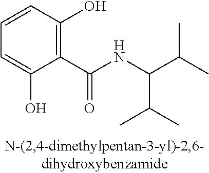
C1=CC=C(O)C(C(NC(C(C)C)C(C)C)=O)=C1O
